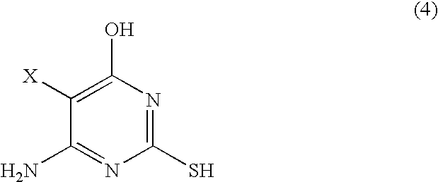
C1([X])=C(O)N=C(S)N=C1N
